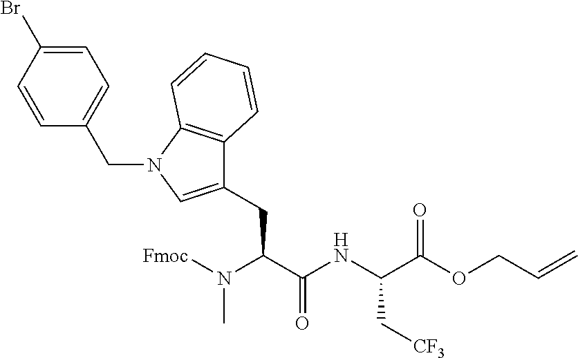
N(C(C(NC(C(OCC=C)=O)C[CF3])=O)CC1=CN(CC2=CC=C(Br)C=C2)C2=C1C=CC=C2)([Fmoc])C
